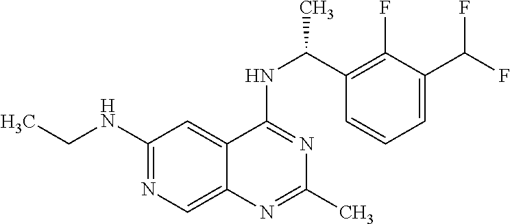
C(NC1=NC=C2C(=C1)C(NC(C1=C(F)C(C(F)F)=CC=C1)C)=NC(C)=N2)C
